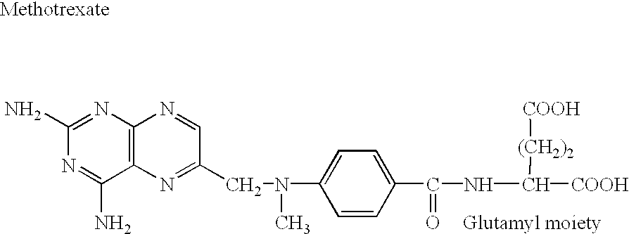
[Glutamyl moiety].C1(N)=NC2=C(C(N)=N1)N=C(CN(C)C1=CC=C(C(=O)NC([(CH2)2][COOH])[COOH])C=C1)C=N2
